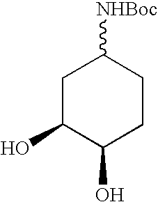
C1C(O)C(O)CCC1[NHBoc]
